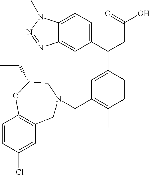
C1(C(CC(=O)O)C2=CC(CN3CC4=C(C=CC(Cl)=C4)OC(CC)C3)=C(C)C=C2)=CC=C2C(=C1C)N=NN2C
